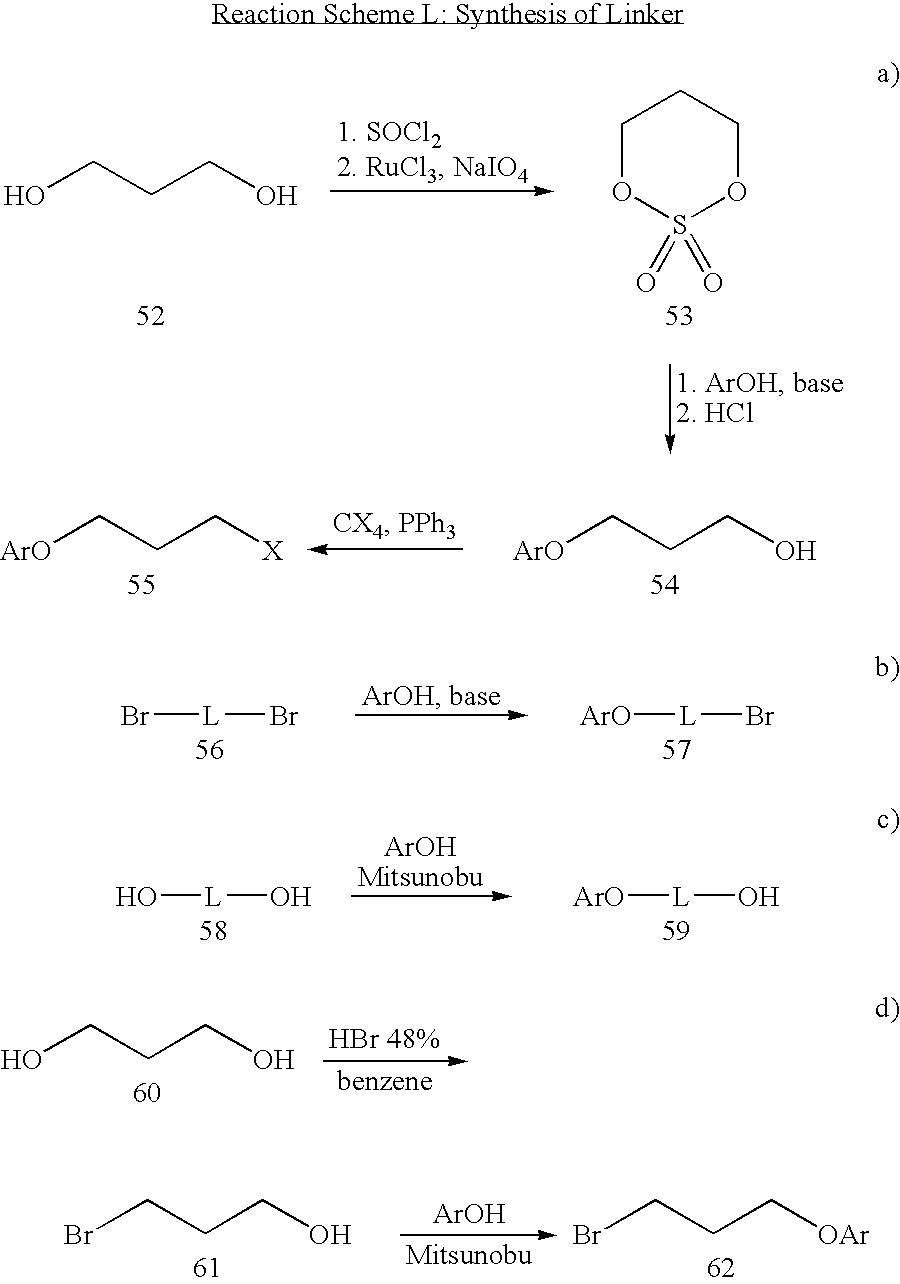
OCCCO.C1OS(=O)(=O)OCC1.[ArO]CCC[X].[ArO]CCCO.Br[L]Br.[ArO][L]Br.O[L]O.[ArO][L]O.OCCCO.BrCCCO.[ArOH].BrCCC[OAr]
